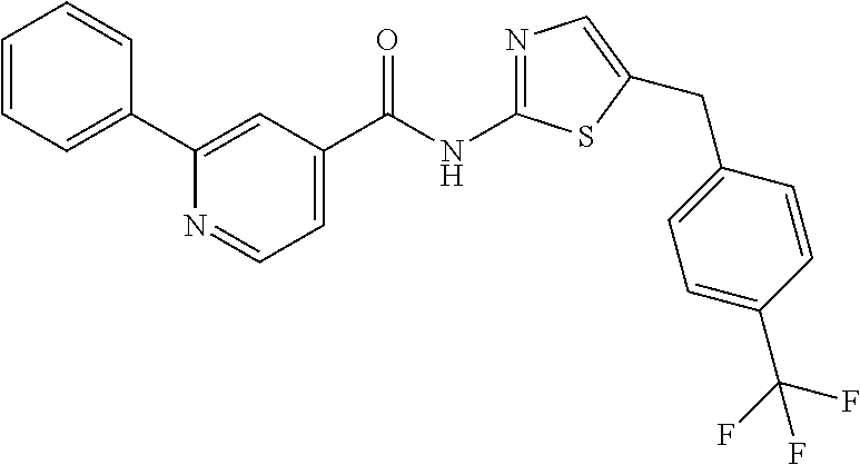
C1=CC=C(C2=CC(C(NC3=NC=C(CC4=CC=C(C(F)(F)F)C=C4)S3)=O)=CC=N2)C=C1
